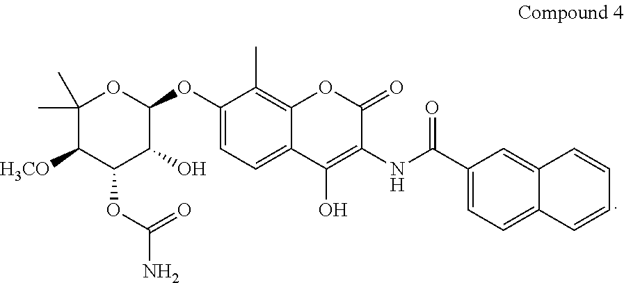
C1(OC2C(O)C(OC(N)=O)C([H3CO])C(C)(C)O2)=CC=C2C(=C1C)OC(=O)C(NC(=O)C1=CC=C3C(=C1)C=CC=C3)=C2O
